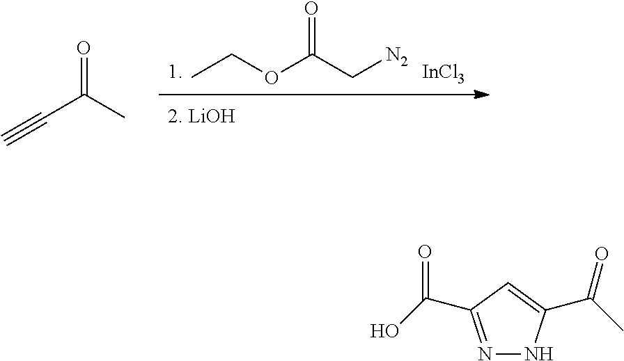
CCOC(C[N2])=O.O=C(C)C#C.N1=C(C(O)=O)C=C(C(C)=O)N1
